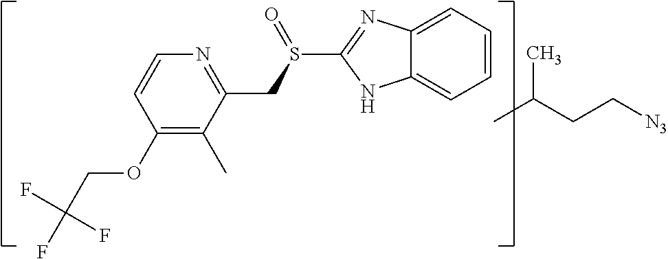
C1(OCC(F)(F)F)=C(C)C(CS(C2=NC3=CC=CC=C3N2)=O)=NC=C1.CC(CC[N3])C
